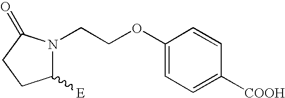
C1(OCCN2C([E])CCC2=O)=CC=C([COOH])C=C1
